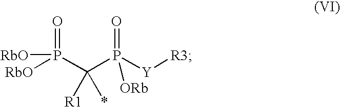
C(P([Y][R3])(=O)[ORb])(P([RbO])(=O)[RbO])([R1])*
